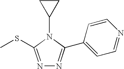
N1=C(SC)N(C2CC2)C(C2=CC=NC=C2)=N1
